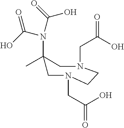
C1(N(C(O)=O)C(O)=O)(C)CN(CC(O)=O)CCN(CC(O)=O)C1
